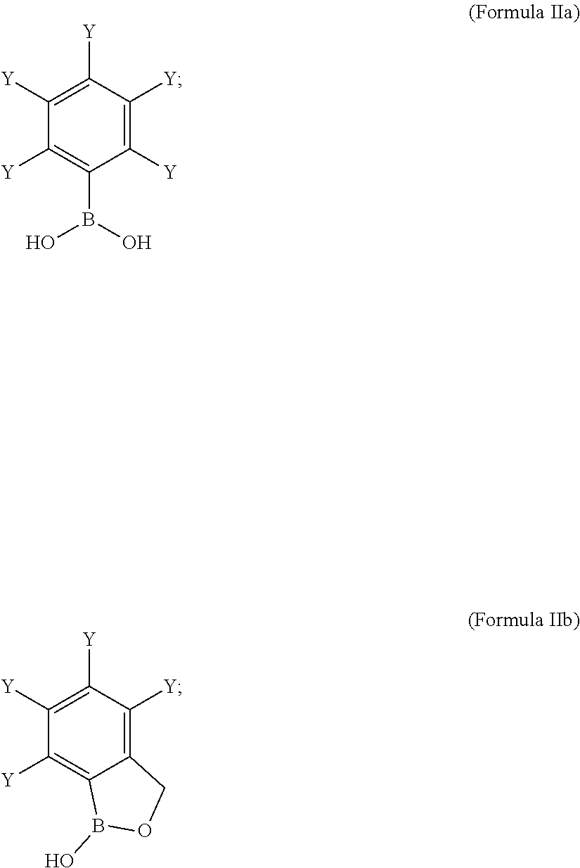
C1([Y])=C(B(O)O)C([Y])=C([Y])C([Y])=C1[Y].C1([Y])=C2C(=C([Y])C([Y])=C1[Y])COB2O
